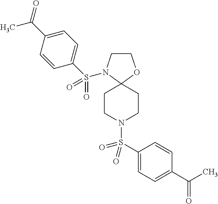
C1CN(S(C2=CC=C(C(C)=O)C=C2)(=O)=O)C2(O1)CCN(S(C1=CC=C(C(=O)C)C=C1)(=O)=O)CC2
